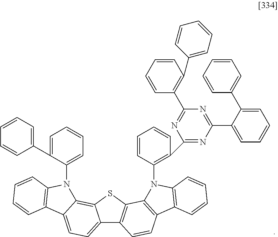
C12=CC=C3C(=C1SC1=C2C=CC2=C1N(C1=C(C4=NC(C5=CC=CC=C5C5=CC=CC=C5)=NC(C5=C(C6=CC=CC=C6)C=CC=C5)=N4)C=CC=C1)C1=C2C=CC=C1)N(C1=CC=CC=C1C1=CC=CC=C1)C1=C3C=CC=C1
